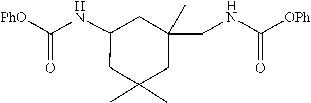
C(=O)(NC1CC(C)(C)CC(C)(CNC(=O)[OPh])C1)[PhO]
